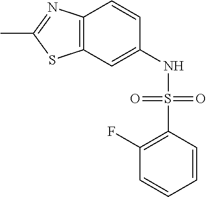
C1(F)=C(S(NC2=CC3=C(C=C2)N=C(C)S3)(=O)=O)C=CC=C1
